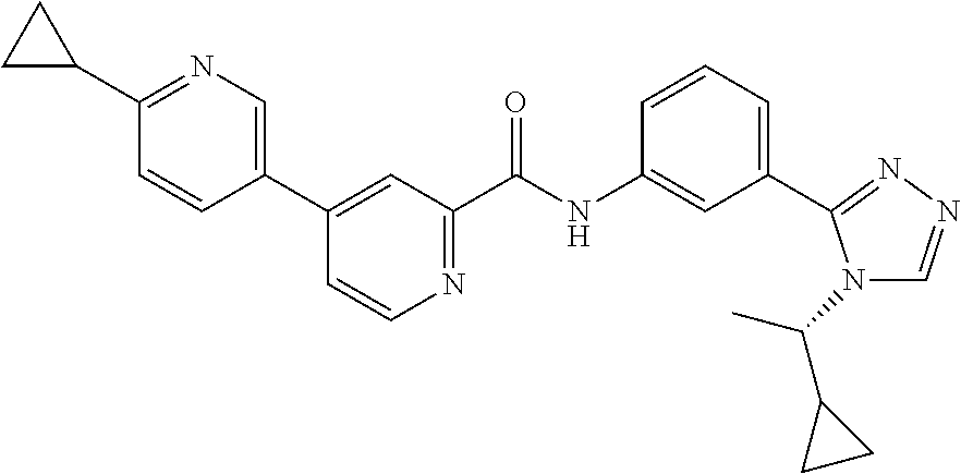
C1=CN=C(C(NC2=CC(C3=NN=CN3C(C)C3CC3)=CC=C2)=O)C=C1C1=CN=C(C2CC2)C=C1
